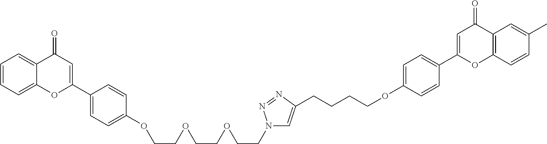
C12=CC=CC=C1C(=O)C=C(C1=CC=C(OCCOCCOCCN3C=C(CCCCOC4=CC=C(C5=CC(=O)C6=C(O5)C=CC(C)=C6)C=C4)N=N3)C=C1)O2
